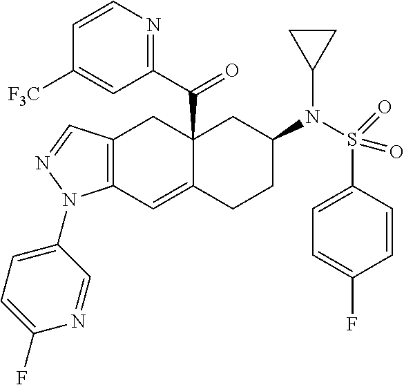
C12(C(C3=NC=CC([F3C])=C3)=O)C(=CC3=C(C1)C=NN3C1=CC=C(F)N=C1)CCC(N(S(C1=CC=C(F)C=C1)(=O)=O)C1CC1)C2
